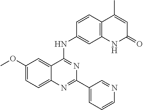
COC1=CC=C2C(=C1)C(NC1=CC3=C(C=C1)C(C)=CC(=O)N3)=NC(C1=CC=CN=C1)=N2
